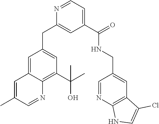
C1=C2C(=C(C(C)(O)C)C=C1CC1=CC(C(NCC3=CC4=C(N=C3)NC=C4Cl)=O)=CC=N1)N=CC(C)=C2
